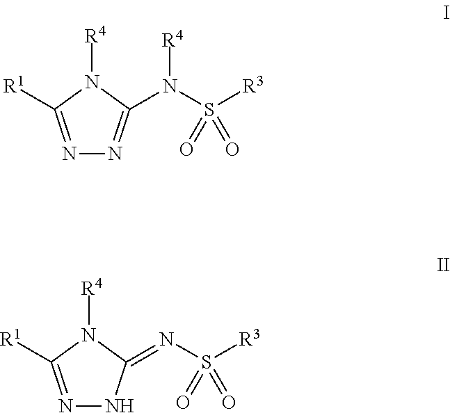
N1=C([R1])N([R4])C(N(S([R3])(=O)=O)[R4])=N1.N1=C([R1])N([R4])C(=NS([R3])(=O)=O)N1
